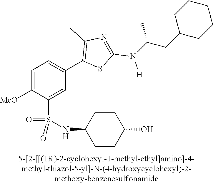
C1=C([MeO])C(S(NC2CCC(O)CC2)(=O)=O)=CC(C2=C(C)N=C(N([H])C(CC3CCCCC3)C)S2)=C1
